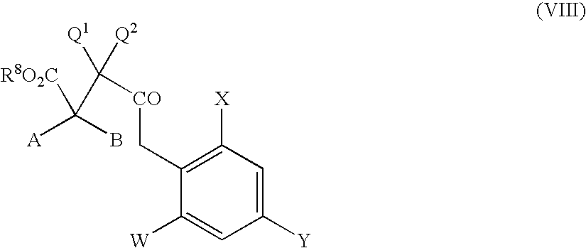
C1([X])=C(C[CO]C([Q2])([Q1])C([R8O2C])(B)[A])C([W])=CC([Y])=C1
